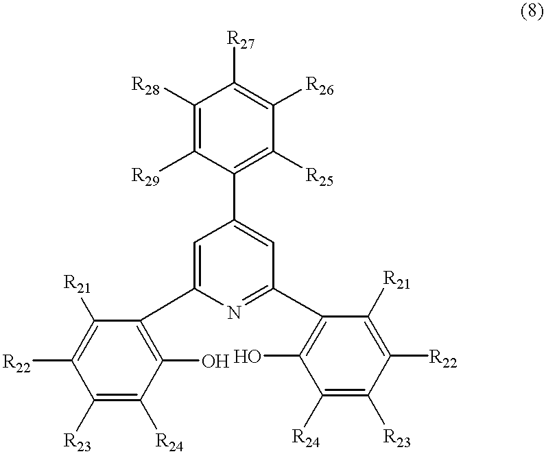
C1([R28])=C([R29])C(C2=CC(C3=C(O)C([R24])=C([R23])C([R22])=C3[R21])=NC(C3=C(O)C([R24])=C([R23])C([R22])=C3[R21])=C2)=C([R25])C([R26])=C1[R27]
